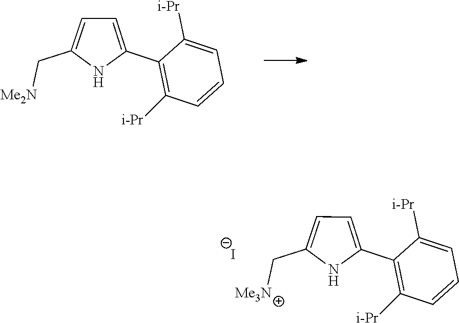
C1(C2=CC=C(C[Me2N])N2)=C([i-Pr])C=CC=C1[i-Pr].C1(C2=CC=C(C[Me3N])N2)=C([i-Pr])C=CC=C1[i-Pr].[I-]
